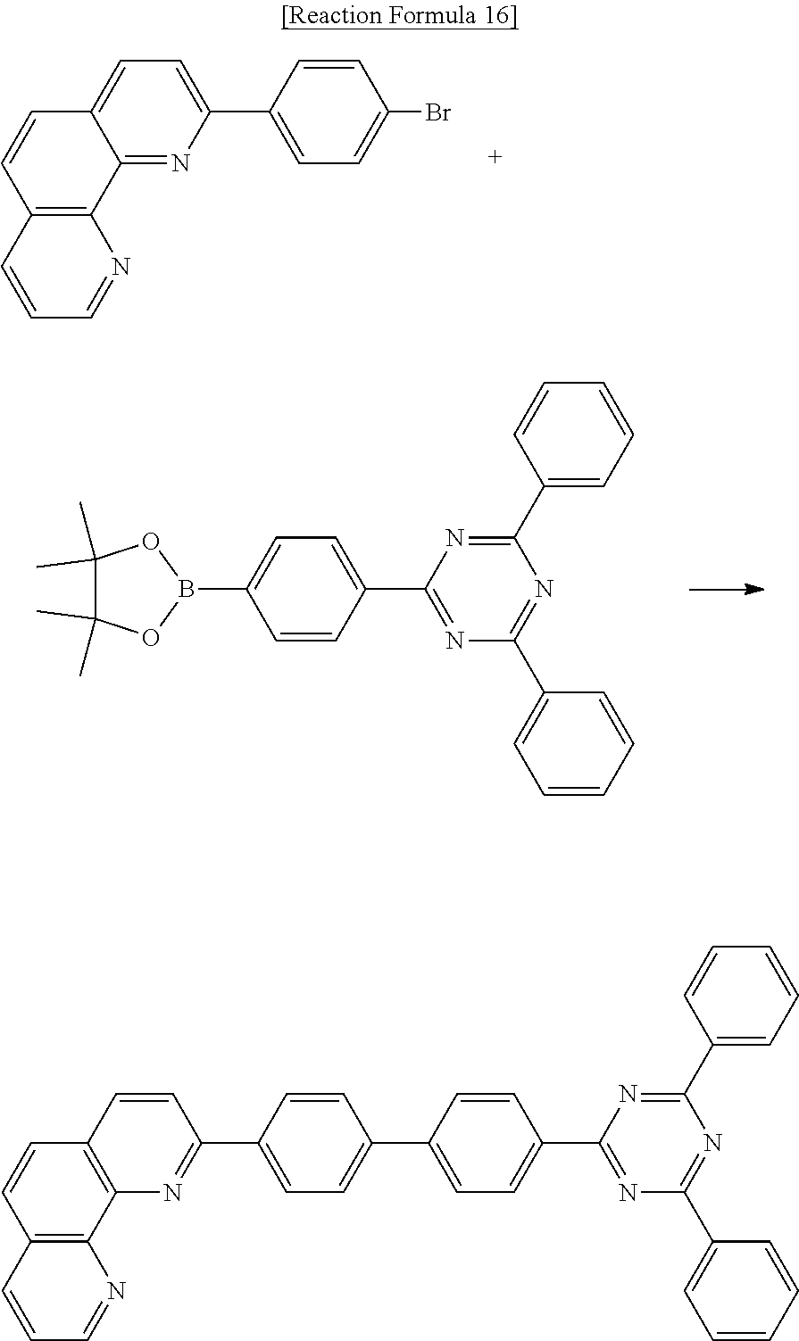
C12=NC(C3=CC=C(Br)C=C3)=CC=C1C=CC1=C2N=CC=C1.N1=C(C2=CC=CC=C2)N=C(C2=CC=CC=C2)N=C1C1=CC=C(B2OC(C)(C)C(C)(C)O2)C=C1.C12=C(C=CC(C3=CC=C(C4=CC=C(C5=NC(C6=CC=CC=C6)=NC(C6=CC=CC=C6)=N5)C=C4)C=C3)=N1)C=CC1=C2N=CC=C1
